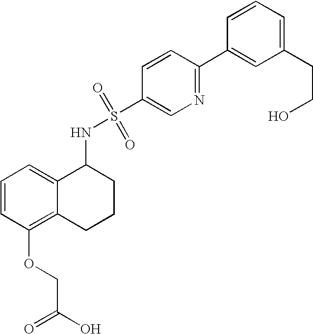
C1(NS(=O)(=O)C2=CN=C(C3=CC(CCO)=CC=C3)C=C2)C2=CC=CC(OCC(=O)O)=C2CCC1
